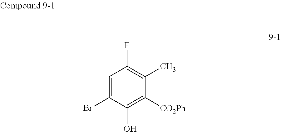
C1=C(Br)C(O)=C([CO2Ph])C(C)=C1F
